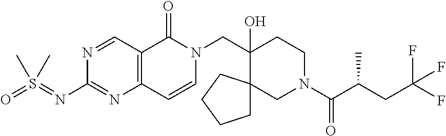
C12=C(C(=O)N(CC3(O)C4(CN(C(=O)C(CC(F)(F)F)C)CC3)CCCC4)C=C1)C=NC(N=S(=O)(C)C)=N2
